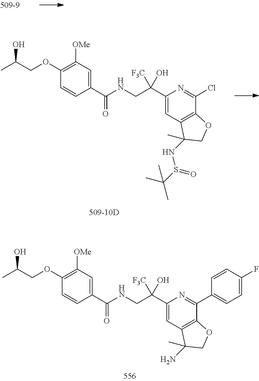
C1([OMe])=C(OCC(C)O)C=CC(C(NCC(C2=CC3=C(C(C4=CC=C(F)C=C4)=N2)OCC3(C)N)(O)[F3C])=O)=C1.C1([OMe])=C(OCC(C)O)C=CC(C(NCC(C2=CC3=C(C(Cl)=N2)OCC3(C)NS(C(C)(C)C)=O)(O)[F3C])=O)=C1
